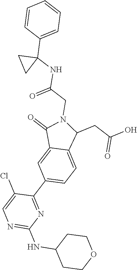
C1=CC(C2(NC(CN3C(=O)C4=CC(C5=NC(NC6CCOCC6)=NC=C5Cl)=CC=C4C3CC(O)=O)=O)CC2)=CC=C1
